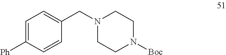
C1=C([Ph])C=CC(CN2CCN([Boc])CC2)=C1
